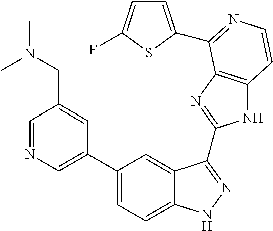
C1(C2=CN=CC(CN(C)C)=C2)=CC=C2C(=C1)C(C1=NC3=C(N1)C=CN=C3C1=CC=C(F)S1)=NN2
